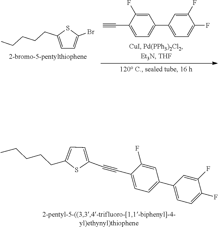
C1=C(CCCCC)SC(C#CC2=CC=C(C3=CC=C(F)C(F)=C3)C=C2F)=C1.C1(C2=CC=C(F)C(F)=C2)=CC=C(C#C)C(F)=C1.C1=C(CCCCC)SC(Br)=C1
